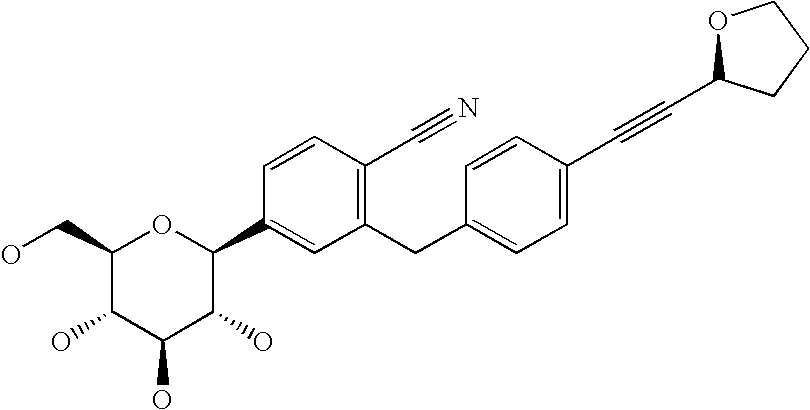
C1(CO)C(O)C(O)C(O)C(C2=CC(CC3=CC=C(C#CC4OCCC4)C=C3)=C(C#N)C=C2)O1
